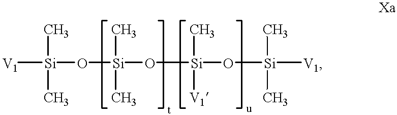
[V1][Si](C)(C)O[Si](O[Si](C)([V1])O[Si]([V1])(C)C)(C)C
